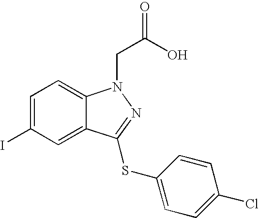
C1=C(I)C=C2C(=C1)N(CC(O)=O)N=C2SC1=CC=C(Cl)C=C1
